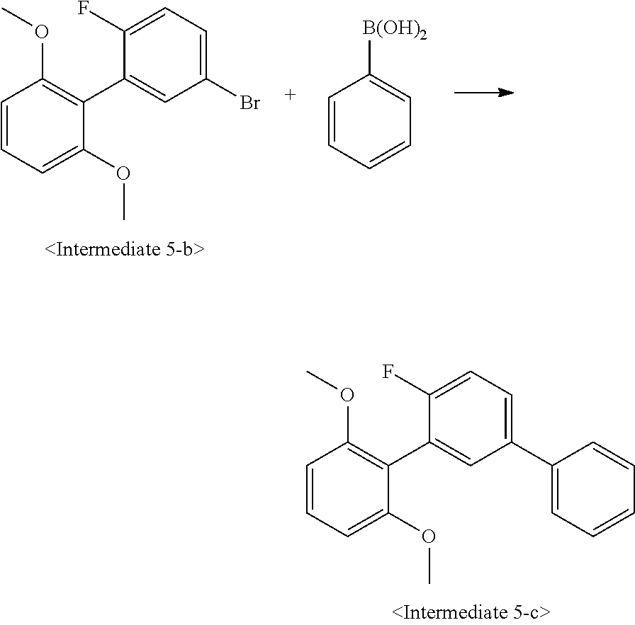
C1=CC=C(OC)C(C2=CC(Br)=CC=C2F)=C1OC.C1=CC=CC=C1[B(OH)2].C1=CC=C(OC)C(C2=CC(C3=CC=CC=C3)=CC=C2F)=C1OC
